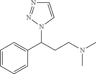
C1=CC=CC(C(CCN(C)C)N2C=CN=N2)=C1
